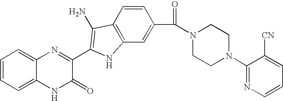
C1=C2C(=CC=C1)N=C(C1=C(N)C3=C(C=C(C(=O)N4CCN(C5=NC=CC=C5[CN])CC4)C=C3)N1)C(=O)N2
